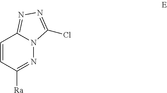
C1=CC([Ra])=NN2C1=NN=C2Cl
